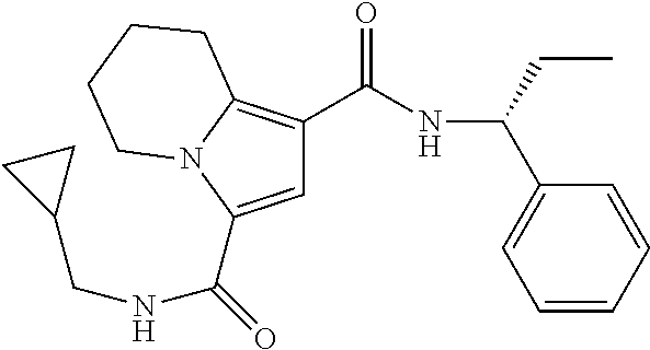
C(=O)(C1=CC(C(NC(C2=CC=CC=C2)CC)=O)=C2N1CCCC2)NCC1CC1
